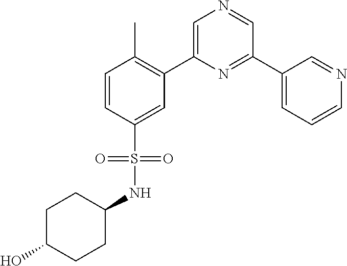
C1=C(C2=C(C)C=CC(S(=O)(=O)NC3CCC(O)CC3)=C2)N=C(C2=CC=CN=C2)C=N1
